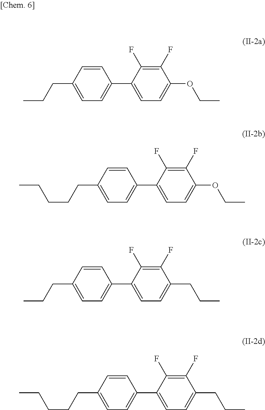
C1=C(CCC)C=CC(C2=CC=C(OCC)C(F)=C2F)=C1.C(CCC1=CC=C(C2=CC=C(OCC)C(F)=C2F)C=C1)CC.CCCC1=CC=C(C2=CC=C(CCC)C(F)=C2F)C=C1.C(CCC1=CC=C(C2=CC=C(CCC)C(F)=C2F)C=C1)CC
